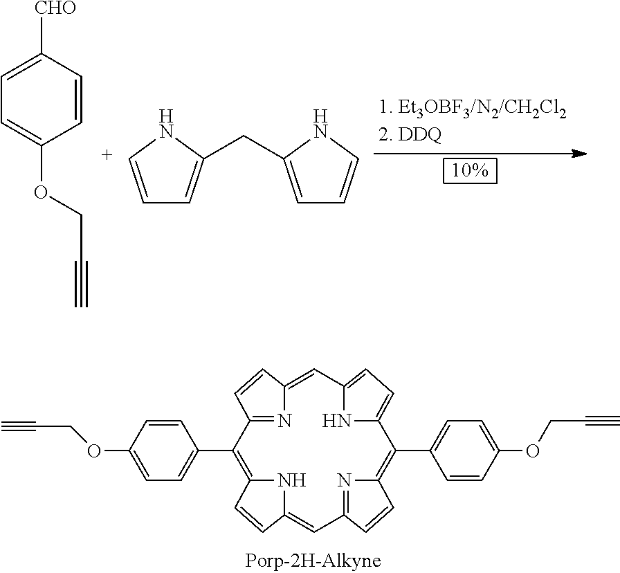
C1=CC(OCC#C)=CC=C1C1=C2NC(=CC3=NC(=C(C4=CC=C(OCC#C)C=C4)C4=CC=C(N4)C=C4N=C1C=C4)C=C3)C=C2.C1([CHO])=CC=C(OCC#C)C=C1.C1=[C+]NC(CC2=CC=CN2)=C1
